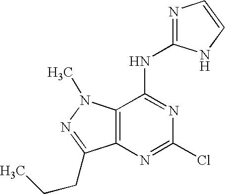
C12=C(N=C(Cl)N=C1NC1=NC=CN1)C(CCC)=NN2C
